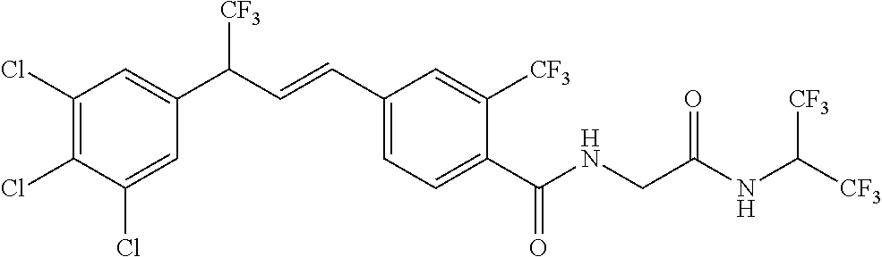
C1(Cl)=C(Cl)C(Cl)=CC(C(C=CC2=CC=C(C(NCC(NC([CF3])[CF3])=O)=O)C([CF3])=C2)[CF3])=C1
